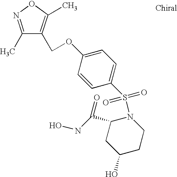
C1(C)=NOC(C)=C1COC1=CC=C(S(N2C(C(=O)NO)CC(O)CC2)(=O)=O)C=C1
